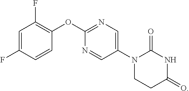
C1=C(F)C=CC(OC2=NC=C(N3CCC(=O)NC3=O)C=N2)=C1F
